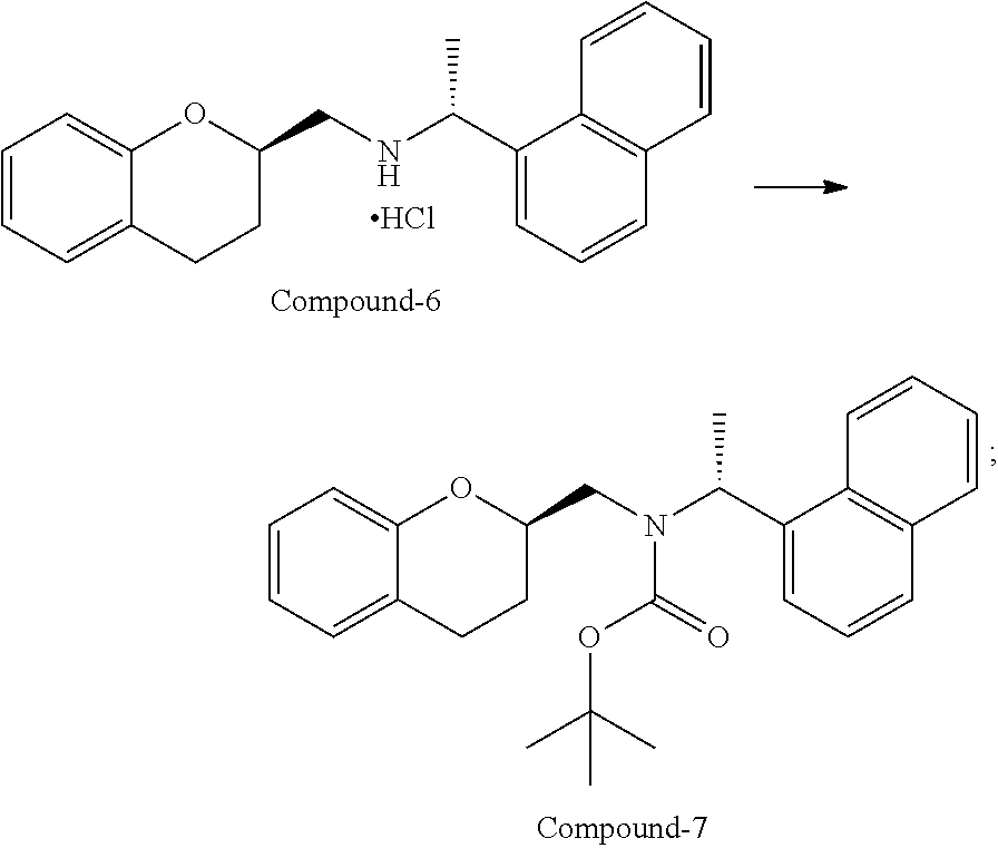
C1=CC=C2C(=C1)OC(CNC(C1=CC=CC3=C1C=CC=C3)C)CC2.Cl.C1=CC=C2C(=C1)OC(CN(C(C1=CC=CC3=C1C=CC=C3)C)C(=O)OC(C)(C)C)CC2
